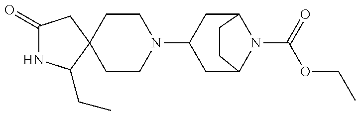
C1(=O)NC(CC)C2(C1)CCN(C1CC3N(C(=O)OCC)C(C1)CC3)CC2
